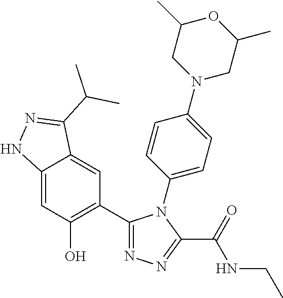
C12=CC(O)=C(C3=NN=C(C(=O)NCC)N3C3=CC=C(N4CC(C)OC(C)C4)C=C3)C=C1C(C(C)C)=NN2
